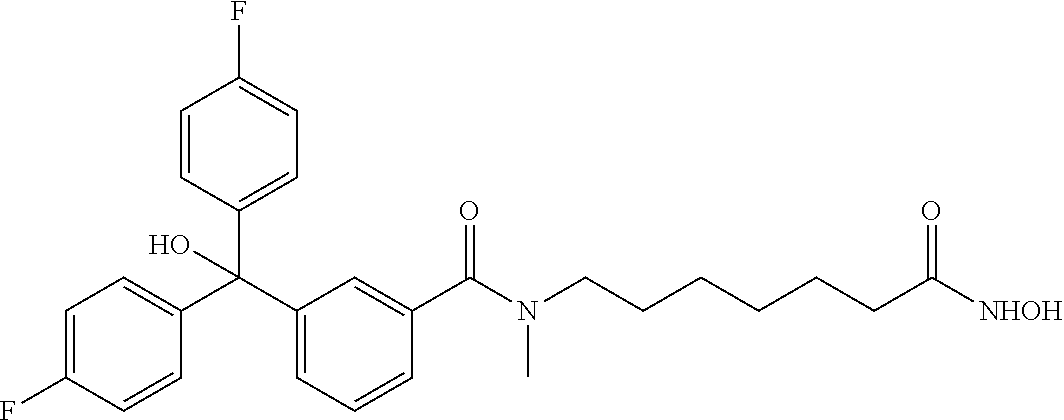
C1(F)=CC=C(C(C2=CC=CC(C(N(CCCCCCC([NHOH])=O)C)=O)=C2)(C2=CC=C(F)C=C2)O)C=C1
